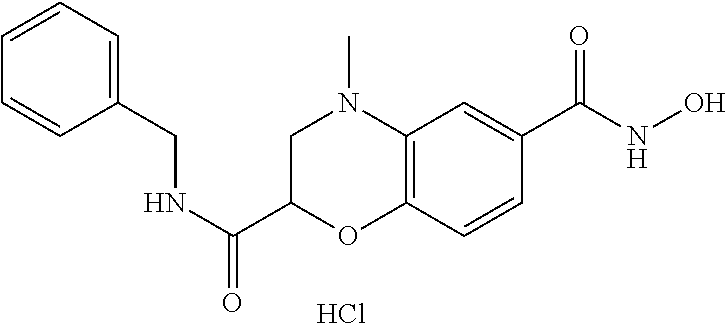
N(CC1=CC=CC=C1)C(C1OC2=C(N(C)C1)C=C(C(NO)=O)C=C2)=O.Cl
